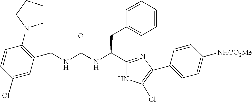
C1(CNC(NC(CC2=CC=CC=C2)C2=NC(C3=CC=C([NHCO2Me])C=C3)=C(Cl)N2)=O)=C(N2CCCC2)C=CC(Cl)=C1
